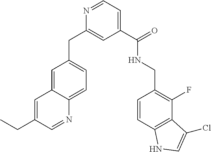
C1(C(=O)NCC2=C(F)C3=C(C=C2)NC=C3Cl)=CC=NC(CC2=CC=C3C(=C2)C=C(CC)C=N3)=C1
